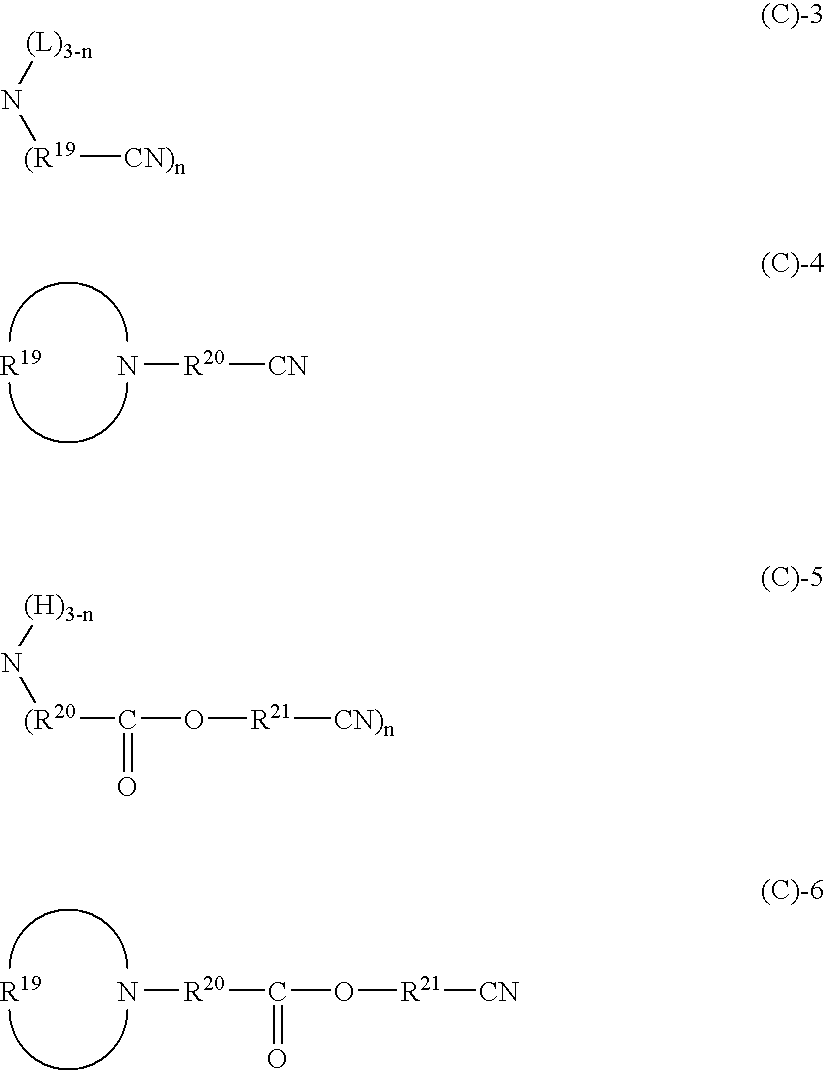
N[R20][CN].[R19].N[R20]C(O[R21][CN])=O.[R19].[(L)3-n]N[(R19][CN)n].[(H)3-n]N[(R20]C(O[R21][CN)n])=O
